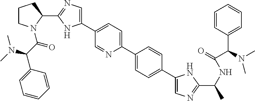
C1(C2N(C(C(C3=CC=CC=C3)N(C)C)=O)CCC2)=NC=C(C2=CC=C(C3=CC=C(C4=CN=C(C(C)NC(=O)C(C5=CC=CC=C5)N(C)C)N4)C=C3)N=C2)N1
